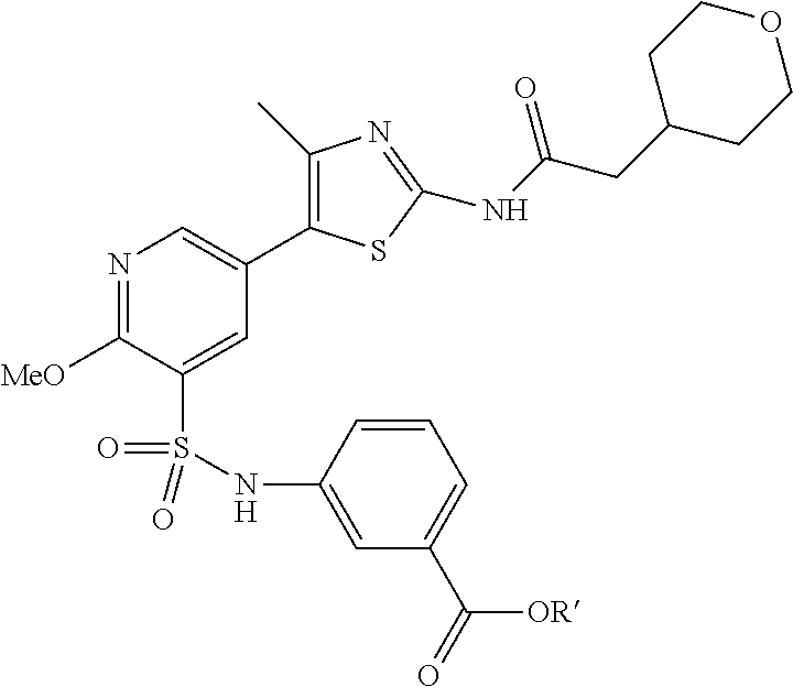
N1=C([MeO])C(S(=O)(NC2=CC(C(=O)[OR])=CC=C2)=O)=CC(C2=C(C)N=C(NC(CC3CCOCC3)=O)S2)=C1
